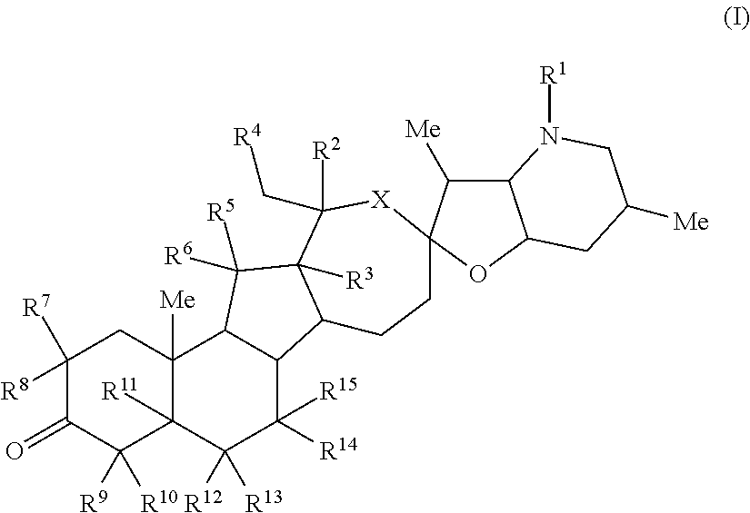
C1([R8])([R7])C(=O)C([R9])([R10])C2([R11])C([Me])(C1)C1C(C([R14])([R15])C2([R12])[R13])C2C([R3])(C1([R6])[R5])C([R2])(C[R4])[X]C1(CC2)C([Me])C2C(O1)CC([Me])CN2[R1]
